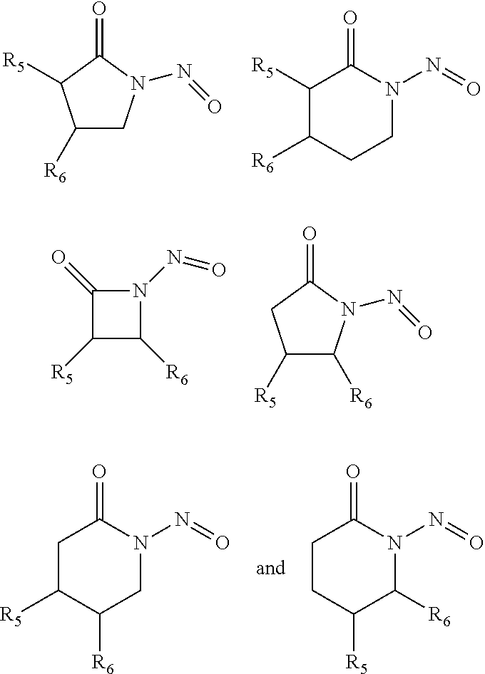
C1([R6])CN(N=O)C(=O)C1[R5].C1([R5])C([R6])CCN(N=O)C1=O.C1([R5])C([R6])N(N=O)C1=O.C1([R5])C([R6])N(N=O)C(=O)C1.C1C([R5])C([R6])CN(N=O)C1=O.C1CC([R5])C([R6])N(N=O)C1=O
